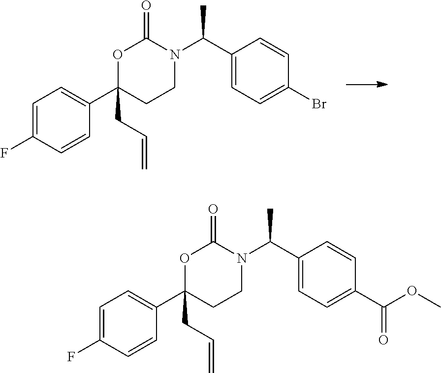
C1=C(F)C=CC(C2(CC=C)CCN(C(C3=CC=C(Br)C=C3)C)C(=O)O2)=C1.C1=C(F)C=CC(C2(CC=C)CCN(C(C3=CC=C(C(OC)=O)C=C3)C)C(=O)O2)=C1
